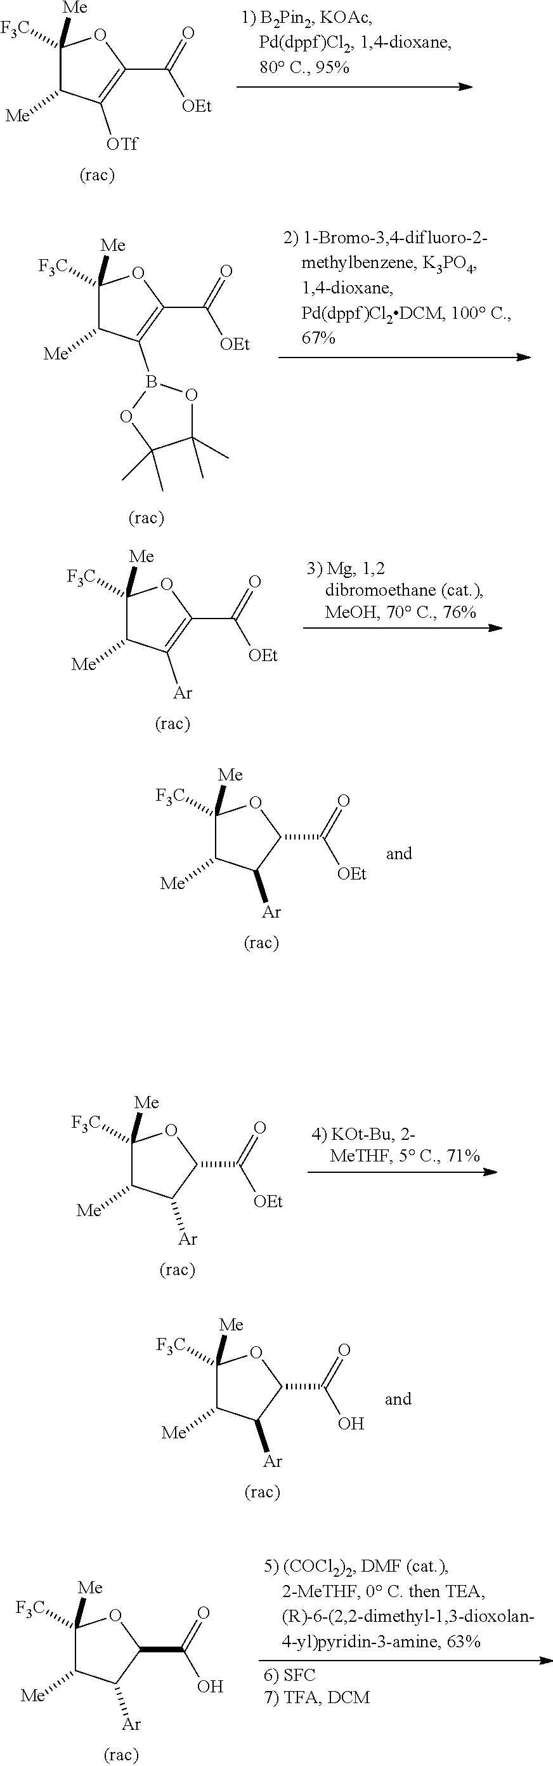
C1([Me])([F3C])C([Me])C([OTf])=C(C(=O)[OEt])O1.C1([Me])([F3C])C([Me])C(B2OC(C)(C)C(C)(C)O2)=C(C(=O)[OEt])O1.C1([Me])([F3C])C([Me])C([Ar])C(C(=O)O)O1.C1([Me])([F3C])C([Me])C([Ar])=C(C(=O)[OEt])O1.C1([Me])([F3C])C([Me])C([Ar])C(C(=O)O)O1.C1([Me])([F3C])C([Me])C([Ar])C(C(=O)[OEt])O1.C1([Me])([F3C])C([Me])C([Ar])C(C(=O)[OEt])O1
